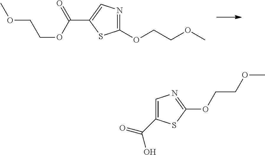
C1(OCCOC)=NC=C(C(OCCOC)=O)S1.C1(C(=O)O)=CN=C(OCCOC)S1
